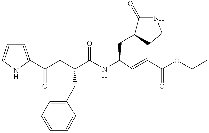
C1(C(CC(C(NC(C=CC(OCC)=O)CC2C(=O)NCC2)=O)CC2=CC=CC=C2)=O)=CC=CN1
